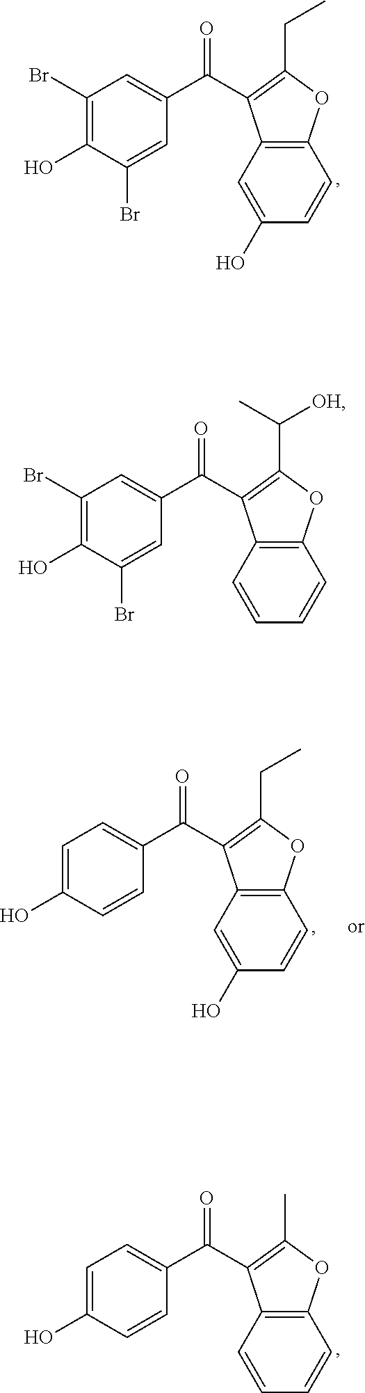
C1(Br)=C(O)C(Br)=CC(C(=O)C2=C(CC)OC3=C2C=C(O)C=C3)=C1.C1(Br)=C(O)C(Br)=CC(C(=O)C2=C(C([OH])C)OC3=C2C=CC=C3)=C1.C1=C(O)C=CC(C(=O)C2=C(C)OC3=C2C=CC=C3)=C1.C1=C(O)C=CC(C(=O)C2=C(CC)OC3=C2C=C(O)C=C3)=C1
